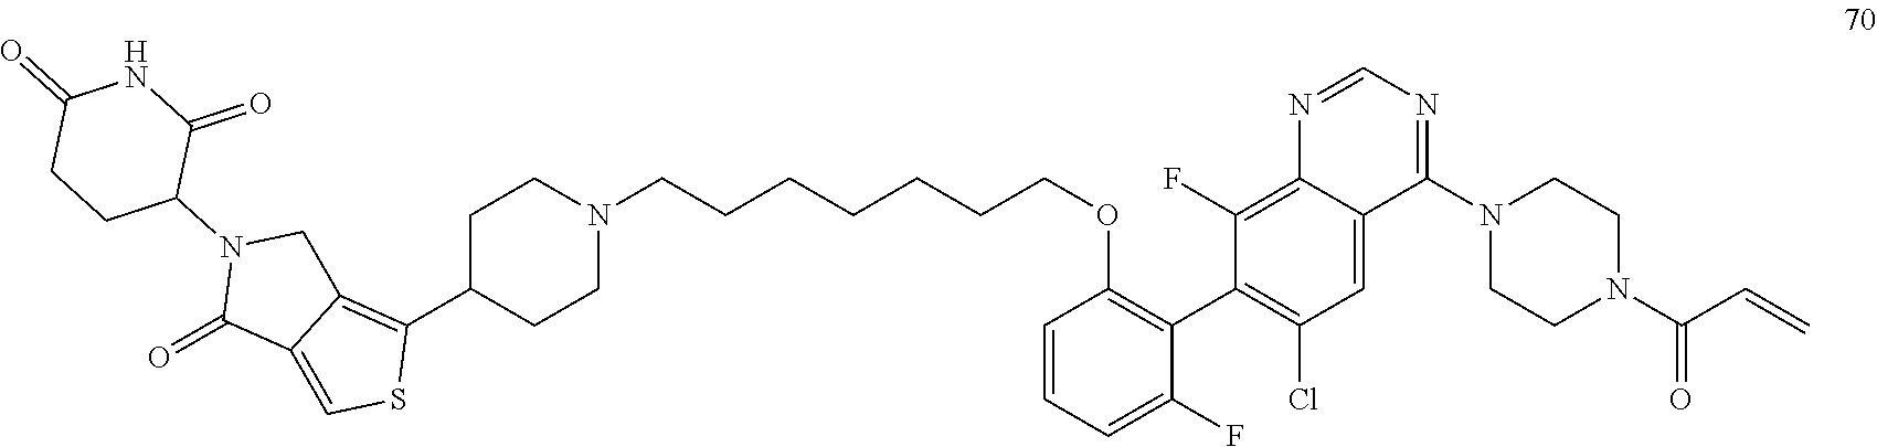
C(=C)C(=O)N1CCN(C2=NC=NC3=C(F)C(C4=C(OCCCCCCCN5CCC(C6=C7C(=CS6)C(=O)N(C6CCC(=O)NC6=O)C7)CC5)C=CC=C4F)=C(Cl)C=C32)CC1
